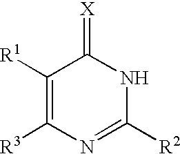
C1([R1])=C([R3])N=C([R2])NC1=[X]
